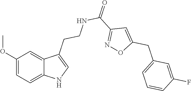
C1(OC)=CC=C2C(=C1)C(CCNC(C1=NOC(CC3=CC=CC(F)=C3)=C1)=O)=CN2
